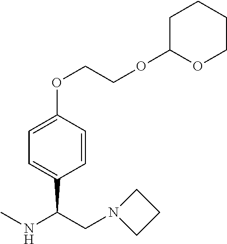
CNC(CN1CCC1)C1=CC=C(OCCOC2OCCCC2)C=C1
